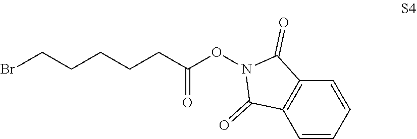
C(CCCC(ON1C(=O)C2=C(C1=O)C=CC=C2)=O)CBr
